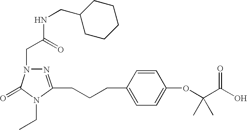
N1=C(CCCC2=CC=C(OC(C(O)=O)(C)C)C=C2)N(CC)C(=O)N1CC(NCC1CCCCC1)=O
